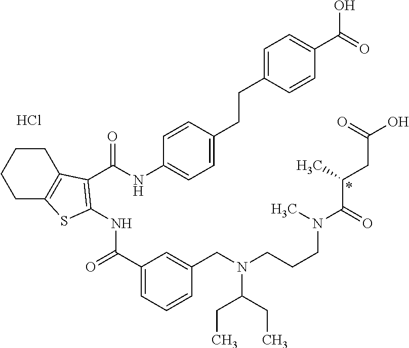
C1(C(=O)NC2=C(C(NC3=CC=C(CCC4=CC=C(C(=O)O)C=C4)C=C3)=O)C3=C(CCCC3)S2)=CC=CC(CN(CCCN(C(C(CC(=O)O)C)=O)C)C(CC)CC)=C1.Cl.*
